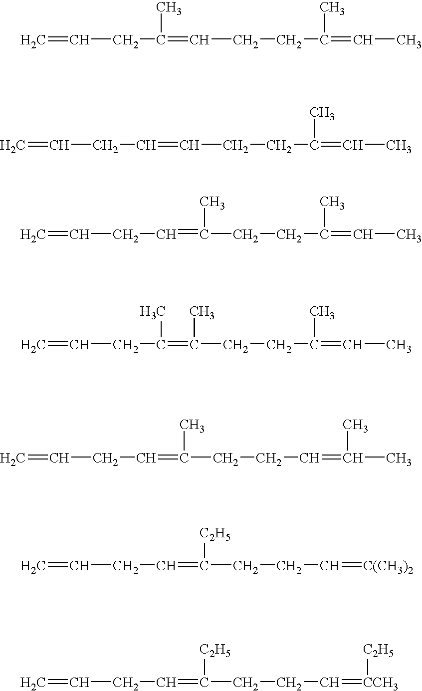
C=CCC(=CCCC(=CC)C)C.C=CCC=CCCC(=CC)C.C=CCC=C(CCC(=CC)C)C.C=CCC(=C(CCC(=CC)C)C)C.C=CCC=C(CCC=C(C)C)C.C=CCC=C(CCC=[C(CH3)2])[C2H5].C=CCC=C(CCC=[CCH3][C2H5])[C2H5]
